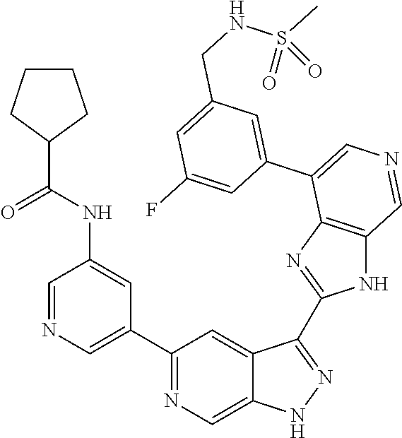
C1(C2=CN=CC(NC(C3CCCC3)=O)=C2)=NC=C2C(=C1)C(C1=NC3=C(N1)C=NC=C3C1=CC(CNS(C)(=O)=O)=CC(F)=C1)=NN2
